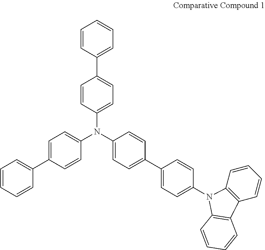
C1=CC=CC(C2=CC=C(N(C3=CC=C(C4=CC=C(N5C6=C(C=CC=C6)C6=C5C=CC=C6)C=C4)C=C3)C3=CC=C(C4=CC=CC=C4)C=C3)C=C2)=C1
